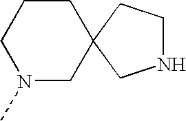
N1(C)CC2(CCC1)CNCC2
